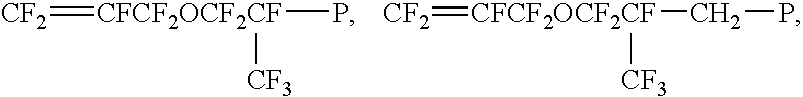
[CF2]=[CFCF2OCF2CF](P)[CF3].[CF2]=[CFCF2OCF2CF](CP)[CF3]
